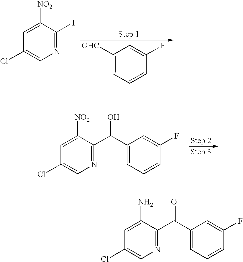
N1=C(I)C([NO2])=CC(Cl)=C1.C1([OHC])=CC=CC(F)=C1.N1=C(C(O)C2=CC=CC(F)=C2)C([NO2])=CC(Cl)=C1.N1=C(C(=O)C2=CC=CC(F)=C2)C(N)=CC(Cl)=C1
